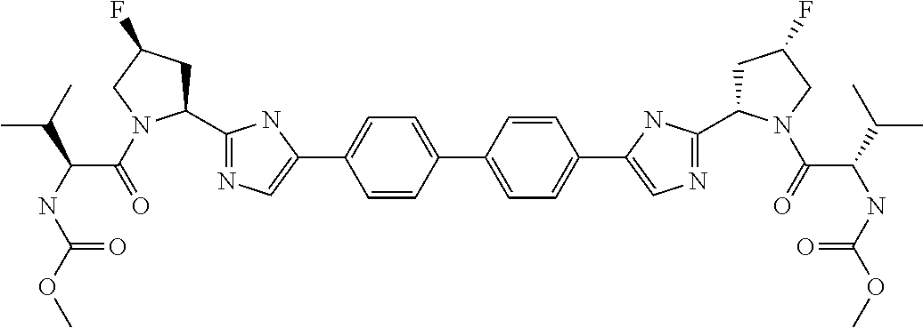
C1=C(C2=CN=C(C3CC(F)CN3C(C(NC(=O)OC)C(C)C)=O)N2)C=CC(C2=CC=C(C3=CN=C(C4CC(F)CN4C(=O)C(NC(=O)OC)C(C)C)N3)C=C2)=C1
